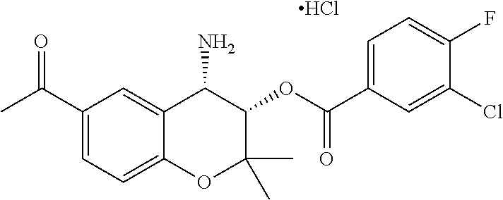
C1(C(C)=O)=CC=C2C(=C1)C(N)C(OC(C1=CC=C(F)C(Cl)=C1)=O)C(C)(C)O2.Cl
